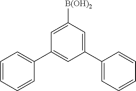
C1(C2=CC=CC=C2)=CC([B(OH)2])=CC(C2=CC=CC=C2)=C1
